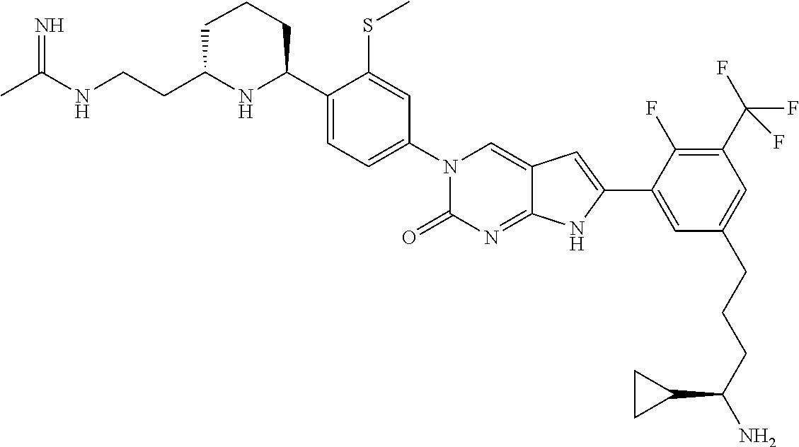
CC(NCCC1NC(C2=CC=C(N3C(=O)N=C4C(=C3)C=C(C3=CC(CCCC(N)C5CC5)=CC(C(F)(F)F)=C3F)N4)C=C2SC)CCC1)=N
